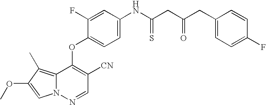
C1=C(F)C(OC2=C([CN])C=NN3C2=C(C)C(OC)=C3)=CC=C1NC(CC(CC1=CC=C(F)C=C1)=O)=S
